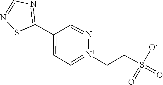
N1=C(C2=CC=[N+](CCS(=O)(=O)[O-])N=C2)SN=C1
